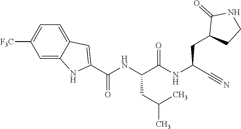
O=C(NC(C#N)CC1CCNC1=O)C(NC(C1=CC2=CC=C([F3C])C=C2N1)=O)CC(C)C
